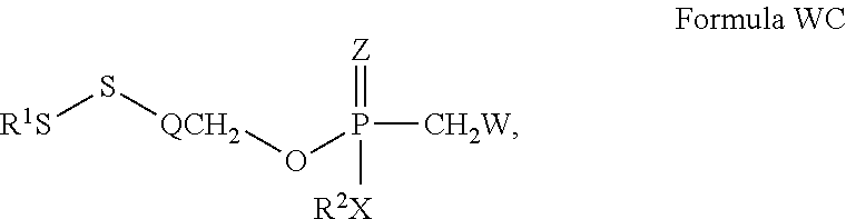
[Z]=P([R2X])(O[QCH2]S[R1S])[CH2W]
